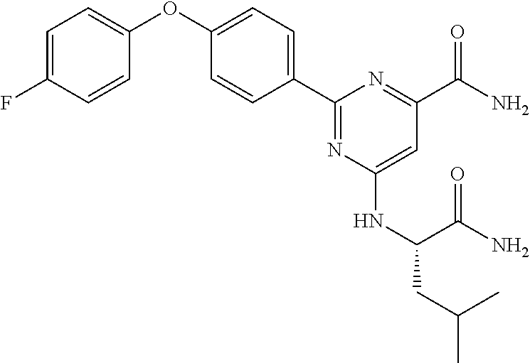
C1=C(F)C=CC(OC2=CC=C(C3=NC(NC(CC(C)C)C(N)=O)=CC(C(N)=O)=N3)C=C2)=C1
